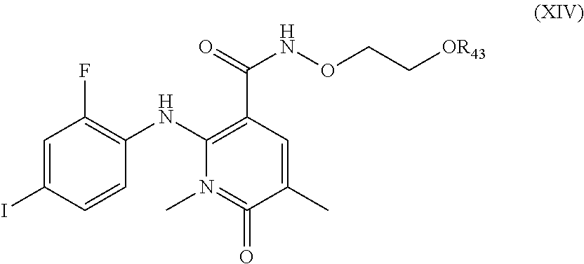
C1=C(I)C=CC(NC2=C(C(=O)NOCC[OR43])C=C(C)C(=O)=N2C)=C1F
